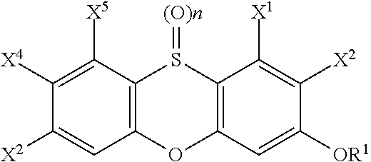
C12=C(C([X5])=C([X4])C([X2])=C1)S(=[(O)n])C1=C(O2)C=C([OR1])C([X2])=C1[X1]
